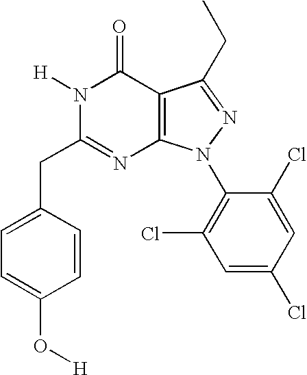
C1(CC2=NC3=C(C(=O)N2[H])C(CC)=NN3C2=C(Cl)C=C(Cl)C=C2Cl)=CC=C(O[H])C=C1
